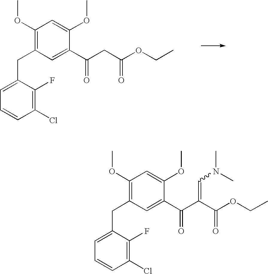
C1(OC)=C(CC2=CC=CC(Cl)=C2F)C=C(C(=O)CC(OCC)=O)C(OC)=C1.C1(OC)=C(CC2=CC=CC(Cl)=C2F)C=C(C(=O)C(C(OCC)=O)=CN(C)C)C(OC)=C1
